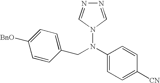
C1=C([CN])C=CC(N(CC2=CC=C([BnO])C=C2)N2C=NN=C2)=C1
